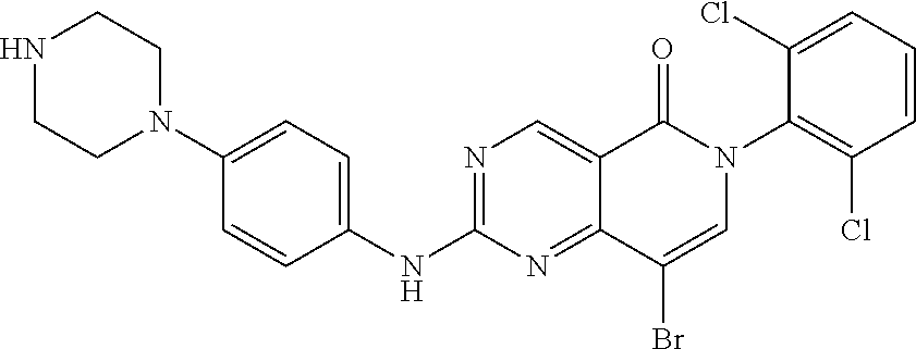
N1CCN(C2=CC=C(NC3=NC=C4C(=N3)C(Br)=CN(C3=C(Cl)C=CC=C3Cl)C4=O)C=C2)CC1
